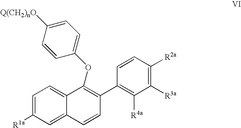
O(C1=C(C2=C([R4a])C([R3a])=C([R2a])C=C2)C=CC2=CC([R1a])=CC=C12)C1=CC=C([Q(CH2)nO])C=C1
